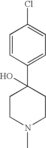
C1=CC(C2(O)CCN(C)CC2)=CC=C1Cl
